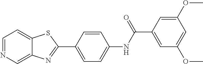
C1=NC=C2C(=C1)SC(C1=CC=C(NC(C3=CC(OC)=CC(OC)=C3)=O)C=C1)=N2
